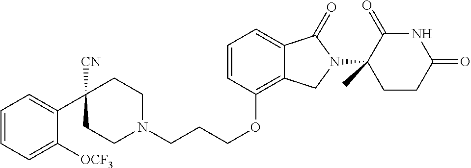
C1N(CCCOC2=C3C(=CC=C2)C(=O)N(C2(C)C(=O)NC(=O)CC2)C3)CCC(C2=CC=CC=C2[OCF3])([CN])C1
